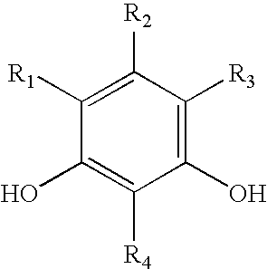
C1(O)=C([R4])C(O)=C([R3])C([R2])=C1[R1]
